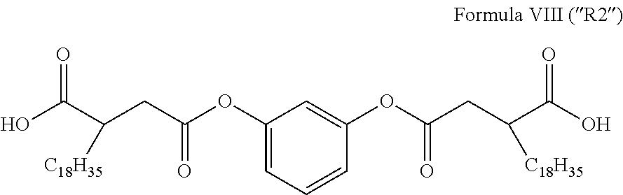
C1(OC(CC(C(O)=O)[C18H35])=O)=CC=CC(OC(CC(C(O)=O)[C18H35])=O)=C1
